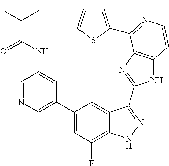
C1=C(C2=CC(F)=C3C(=C2)C(C2=NC4=C(N2)C=CN=C4C2=CC=CS2)=NN3)C=C(NC(=O)C(C)(C)C)C=N1
